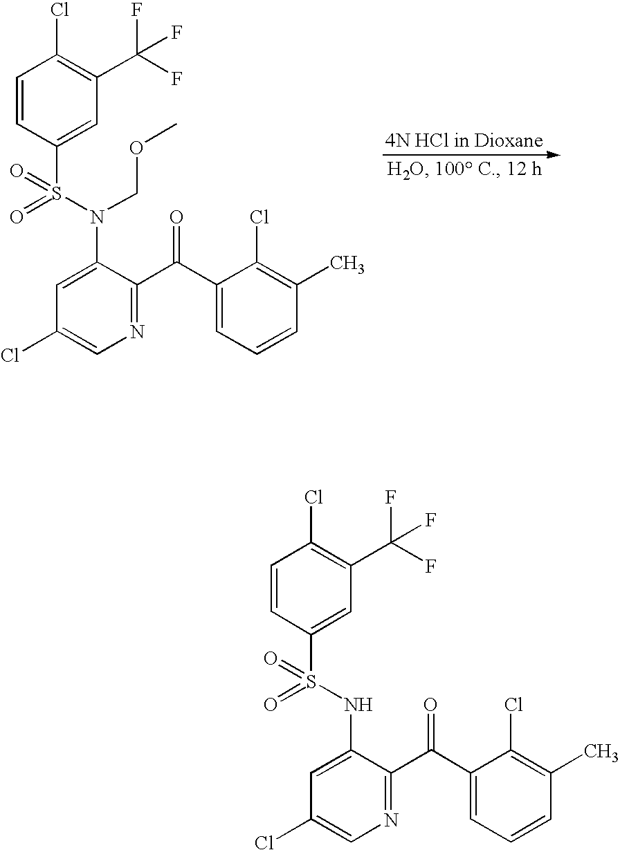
C1=CC(S(NC2=CC(Cl)=CN=C2C(C2=CC=CC(C)=C2Cl)=O)(=O)=O)=CC(C(F)(F)F)=C1Cl.C1=CC(S(N(C2=CC(Cl)=CN=C2C(C2=CC=CC(C)=C2Cl)=O)COC)(=O)=O)=CC(C(F)(F)F)=C1Cl
